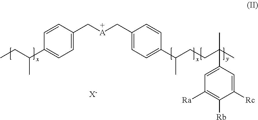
C1=C(C[A]CC2=CC=C(C(CCC(C)(C)C3=CC([Ra])=C([Rb])C([Rc])=C3)C)C=C2)C=CC(C(CC)C)=C1.[X-]
